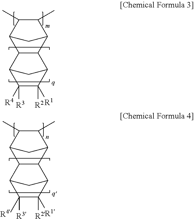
C12C(C3C(C)C(C)C1C3)C1C([R2])([R1])C([R3])([R4])C2C1.C12C(C3C(C)C(C)C1C3)C1C([R2'])([R1'])C([R3'])([R4'])C2C1
